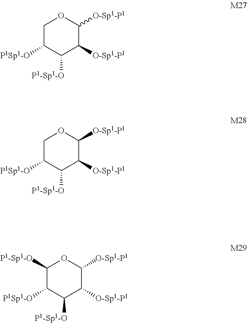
C1C([P1Sp1-O])C([P1-Sp1-O])C([O-Sp1-P1])C([O-Sp1-P1])O1.C1C([P1Sp1-O])C([P1-Sp1-O])C([O-Sp1-P1])C([O-Sp1-P1])O1.C1([P1-Sp1-O])C([P1Sp1-O])C([P1-Sp1-O])C([O-Sp1-P1])C([O-Sp1-P1])O1
